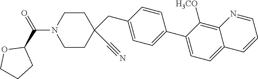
C1N(C(=O)C2OCCC2)CCC(C#N)(CC2=CC=C(C3=CC=C4C(=C3[H3CO])N=CC=C4)C=C2)C1
